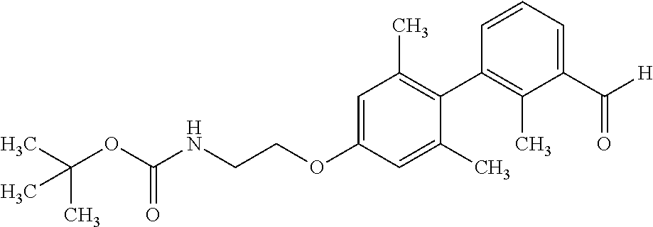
C1=C(OCCNC(OC(C)(C)C)=O)C=C(C)C(C2=C(C)C(C([H])=O)=CC=C2)=C1C
